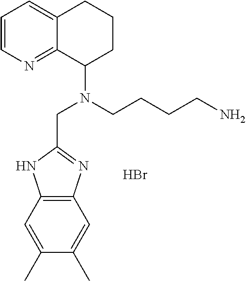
C(N(CCCCN)C1CCCC2=CC=CN=C12)C1=NC2=C(N1)C=C(C)C(C)=C2.Br
